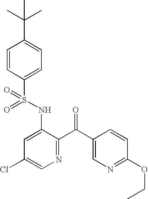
O=S(NC1=CC(Cl)=CN=C1C(C1=CN=C(OCC)C=C1)=O)(=O)C1=CC=C(C(C)(C)C)C=C1
